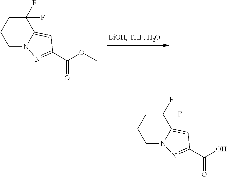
C1N2C(=CC(C(OC)=O)=N2)C(F)(F)CC1.C1N2C(=CC(C(O)=O)=N2)C(F)(F)CC1
